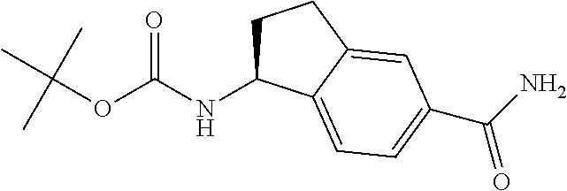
N(C(OC(C)(C)C)=O)C1CCC2=CC(C(N)=O)=CC=C12
